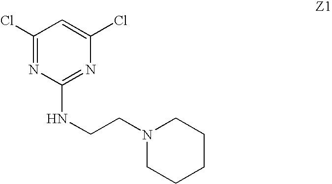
C1(Cl)=NC(NCCN2CCCCC2)=NC(Cl)=C1
